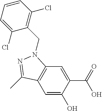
C1=C(O)C(C(=O)O)=CC2=C1C(C)=NN2CC1=C(Cl)C=CC=C1Cl
